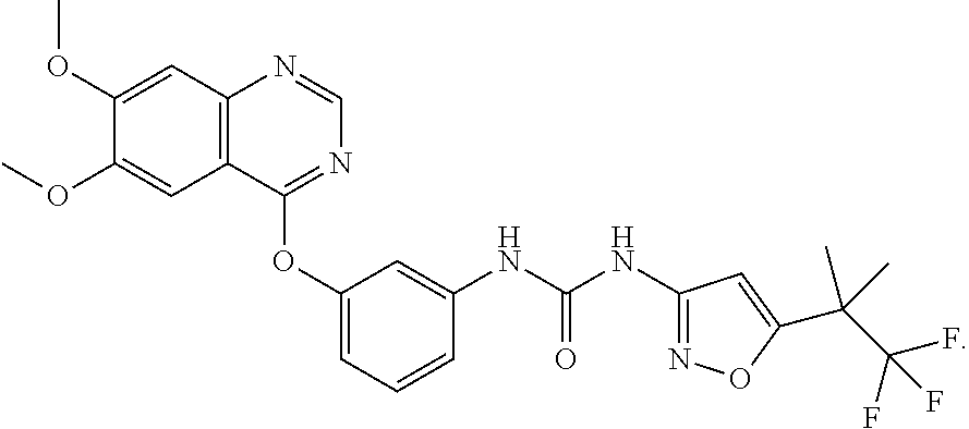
C1(OC)=CC2=C(C=C1OC)N=CN=C2OC1=CC=CC(NC(NC2=NOC(C(C(F)(F)F)(C)C)=C2)=O)=C1
